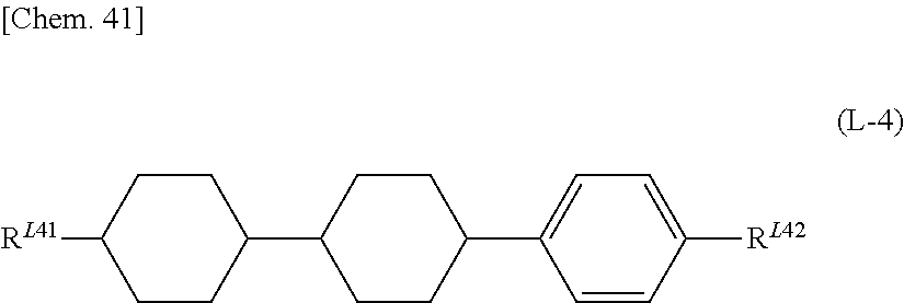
C1([RL41])CCC(C2CCC(C3=CC=C([RL42])C=C3)CC2)CC1
